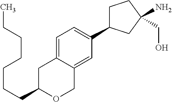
C1(CCCCCCC)OCC2=CC(C3CCC(N)(CO)C3)=CC=C2C1
